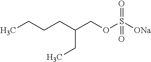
S(=O)(=O)([ONa])OCC(CCCC)CC
